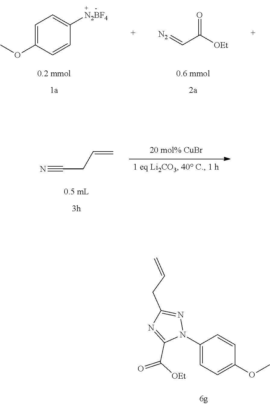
[N2]=CC([OEt])=O.C1=C(OC)C=CC([N2BF4])=C1.N#CCC=C.C1(N2N=C(CC=C)N=C2C([OEt])=O)=CC=C(OC)C=C1
